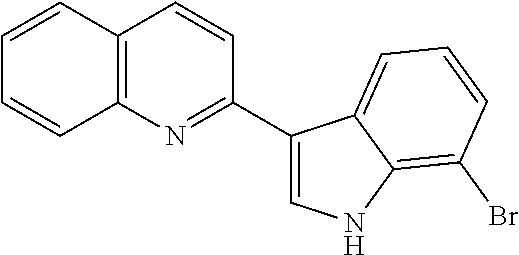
C12=C(N=C(C3=CNC4=C(Br)C=CC=C34)C=C1)C=CC=C2
